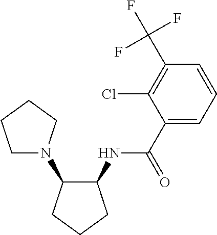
C1(NC(C2=CC=CC(C(F)(F)F)=C2Cl)=O)C(N2CCCC2)CCC1
